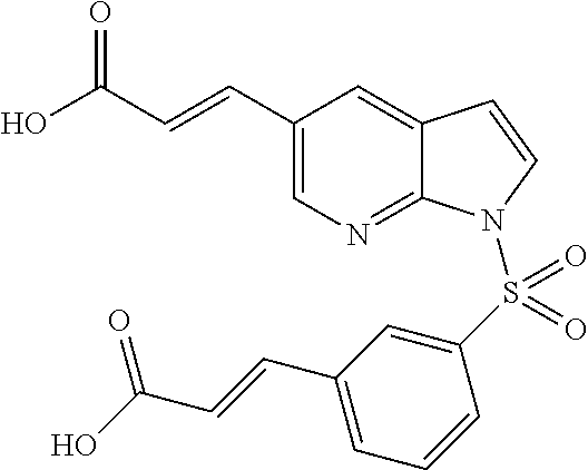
OC(C=CC1=CN=C2C(=C1)C=CN2S(C1=CC(C=CC(O)=O)=CC=C1)(=O)=O)=O
